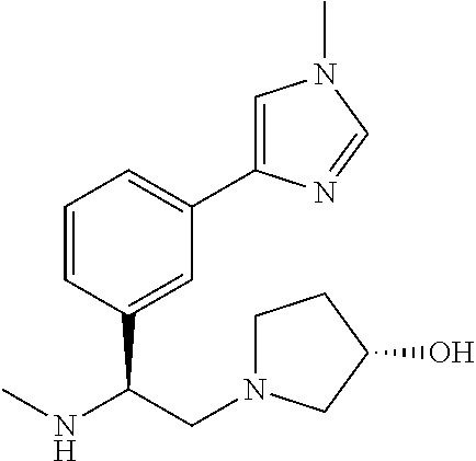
OC1CN(CC(C2=CC(C3=CN(C)C=N3)=CC=C2)NC)CC1
